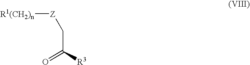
[R1(CH2)n][Z]CC([R3])=O
